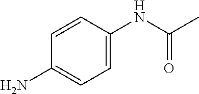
C1=CC(N)=CC=C1NC(C)=O
